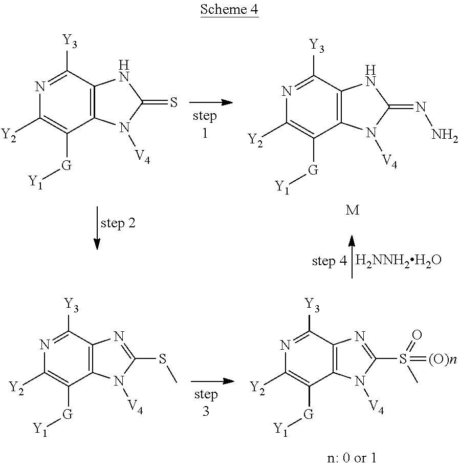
C12=C(C([Y3])=NC([Y2])=C1[G][Y1])NC(=S)N2[V4].C12=C(C([Y3])=NC([Y2])=C1[G][Y1])NC(=NN)N2[V4].[M].[H2NNH2H2O].C12=C(C([Y3])=NC([Y2])=C1[G][Y1])N=C(SC)N2[V4].C12=C(C([Y3])=NC([Y2])=C1[G][Y1])N=C(S(C)(=O)=[(O)n])N2[V4]
